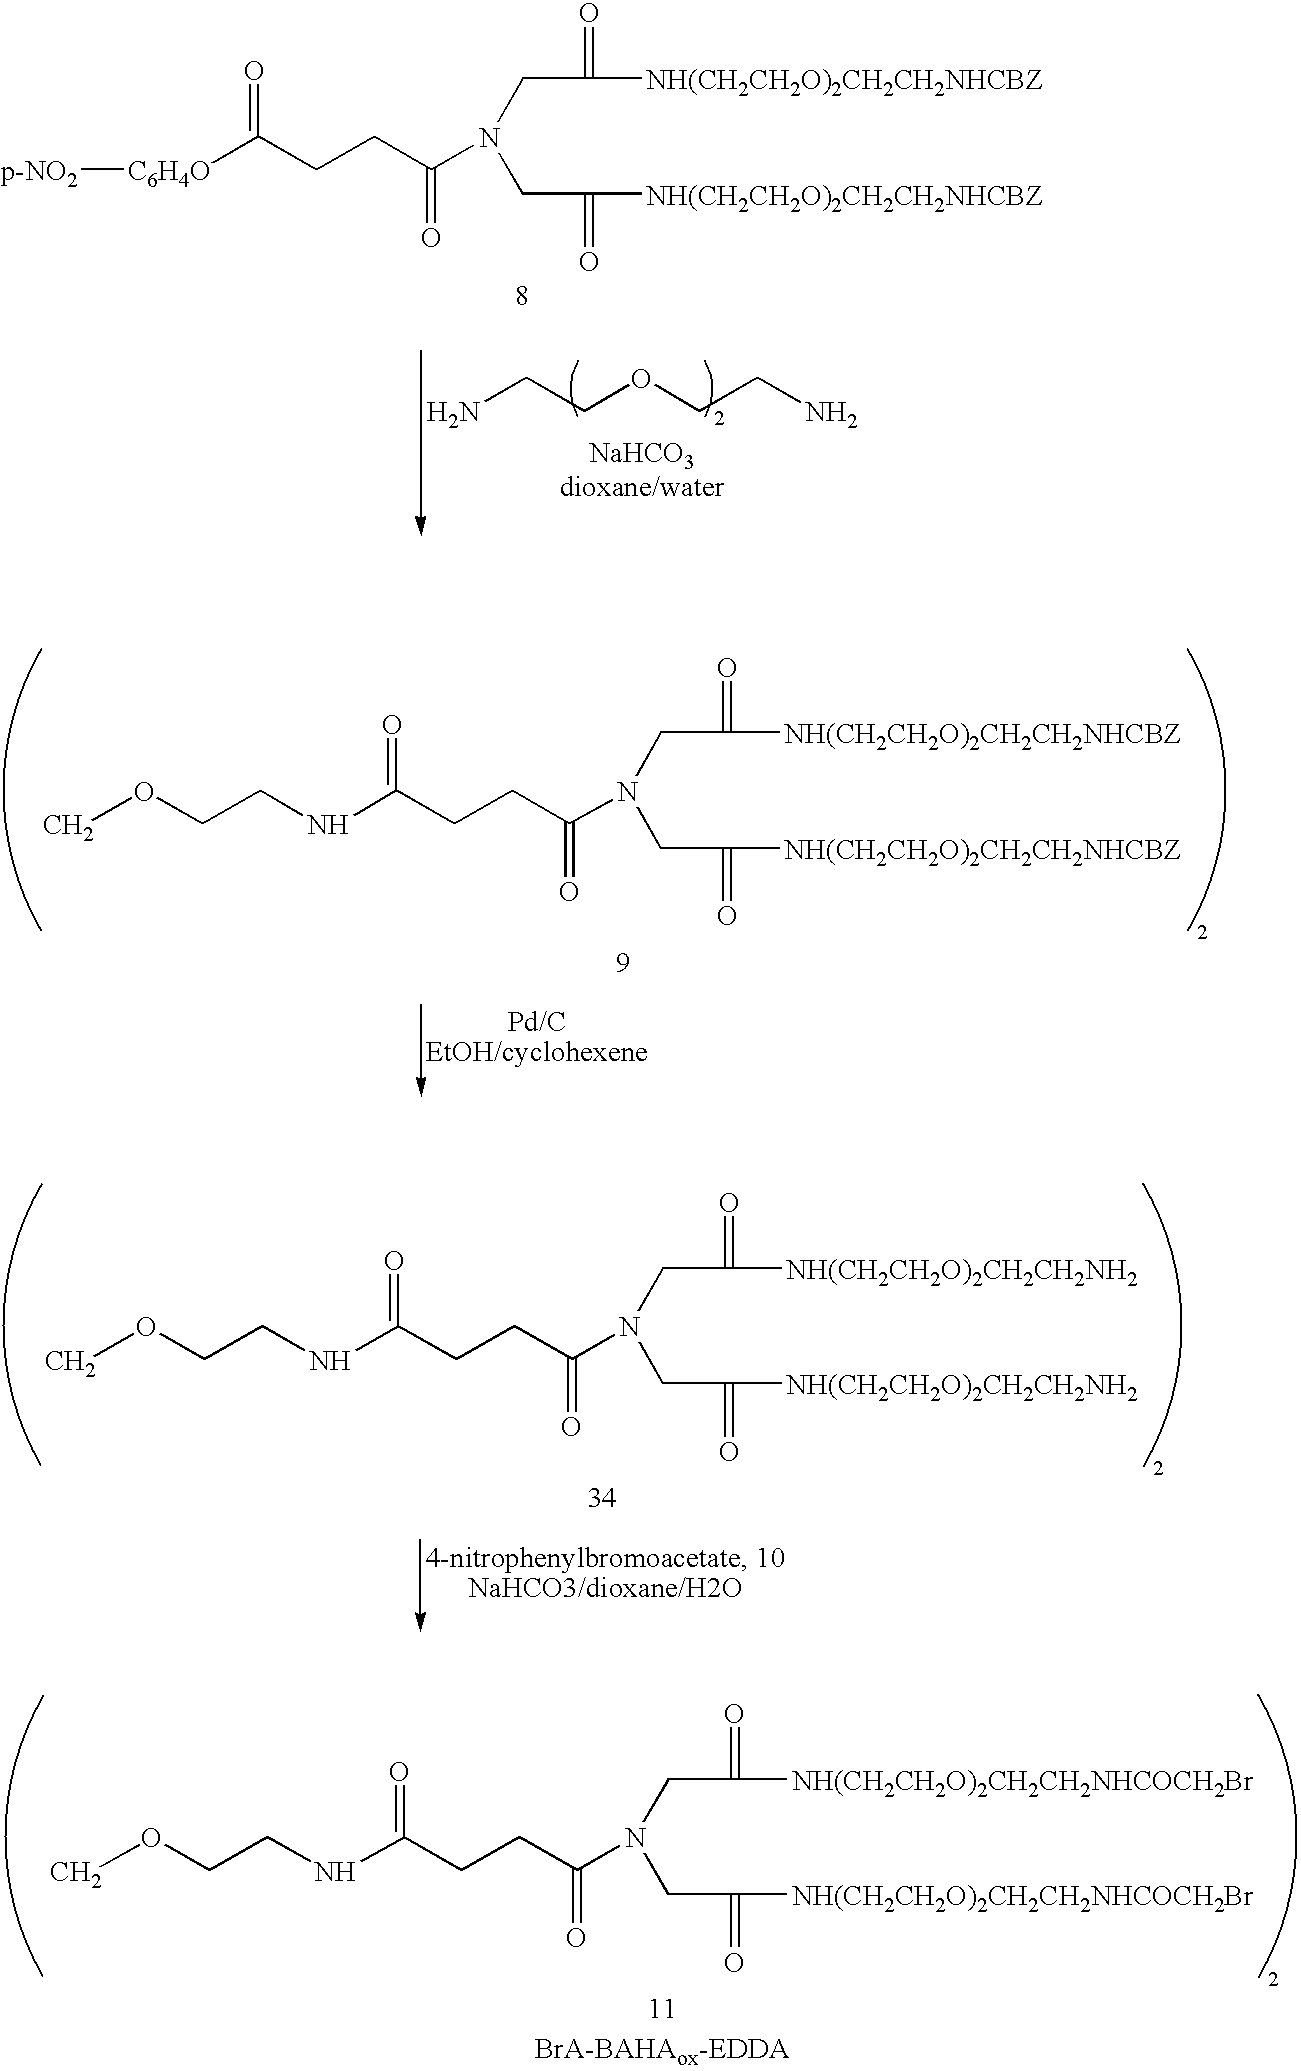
NCCOCCN.C(C(=O)[NH(CH2CH2O)2CH2CH2NHCBZ])N(CC(=O)[NH(CH2CH2O)2CH2CH2NHCBZ])C(CCC(=O)[C6H4O][p-NO2])=O.C(C(=O)[NH(CH2CH2O)2CH2CH2NHCBZ])N(CC(=O)[NH(CH2CH2O)2CH2CH2NHCBZ])C(CCC(=O)NCCOC)=O.C(C(=O)[NH(CH2CH2O)2CH2CH2NH2])N(CC(=O)[NH(CH2CH2O)2CH2CH2NH2])C(CCC(=O)NCCOC)=O.C(C(=O)[NH(CH2CH2O)2CH2CH2NHCOCH2Br])N(CC(=O)[NH(CH2CH2O)2CH2CH2NHCOCH2Br])C(CCC(=O)NCCOC)=O
